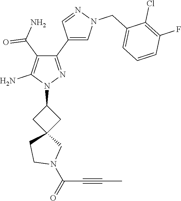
N1(C2CC3(C2)CN(C(C#CC)=O)CC3)N=C(C2=CN(CC3=CC=CC(F)=C3Cl)N=C2)C(C(N)=O)=C1N
